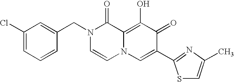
C1(Cl)=CC=CC(CN2C=CN3C(=C(O)C(=O)C(C4=NC(C)=CS4)=C3)C2=O)=C1
